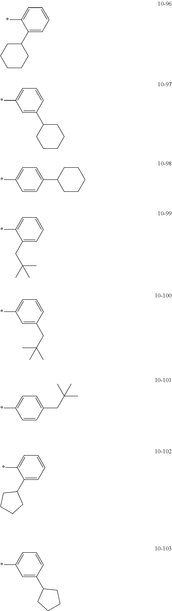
C1(C2CCCCC2)=CC=CC=C1*.C1=C(C2CCCCC2)C=CC=C1*.C1=CC(C2CCCCC2)=CC=C1*.C1(CC(C)(C)C)=CC=CC=C1*.C1=C(CC(C)(C)C)C=CC=C1*.C1=CC(CC(C)(C)C)=CC=C1*.C1(C2CCCC2)=CC=CC=C1*.C1=C(C2CCCC2)C=CC=C1*
